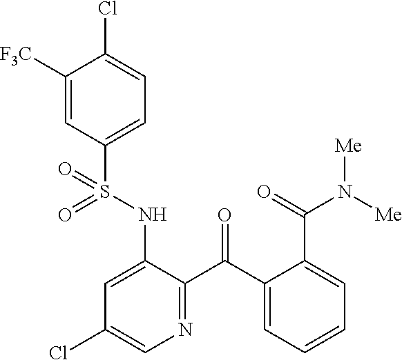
C1([F3C])=CC(S(NC2=CC(Cl)=CN=C2C(C2=CC=CC=C2C(=O)N([Me])[Me])=O)(=O)=O)=CC=C1Cl
